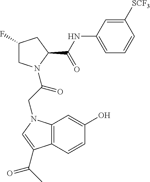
C1(F)CN(C(CN2C3=C(C=CC(O)=C3)C(C(C)=O)=C2)=O)C(C(NC2=CC=CC([SCF3])=C2)=O)C1
